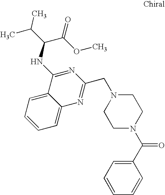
C1=C2C(=CC=C1)C(NC(C(C)C)C(OC)=O)=NC(CN1CCN(C(C3=CC=CC=C3)=O)CC1)=N2
